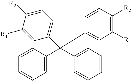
C1=CC2=C(C=C1)C(C1=CC=C([R2])C([R1])=C1)(C1=CC([R1])=C([R2])C=C1)C1=CC=CC=C21
